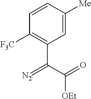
C1=C([Me])C=CC([F3C])=C1C(C(=O)[OEt])=[N2]
